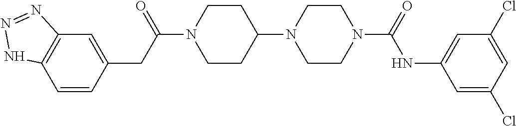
C1=CC(CC(N2CCC(N3CCN(C(=O)NC4=CC(Cl)=CC(Cl)=C4)CC3)CC2)=O)=CC2=C1NN=N2
